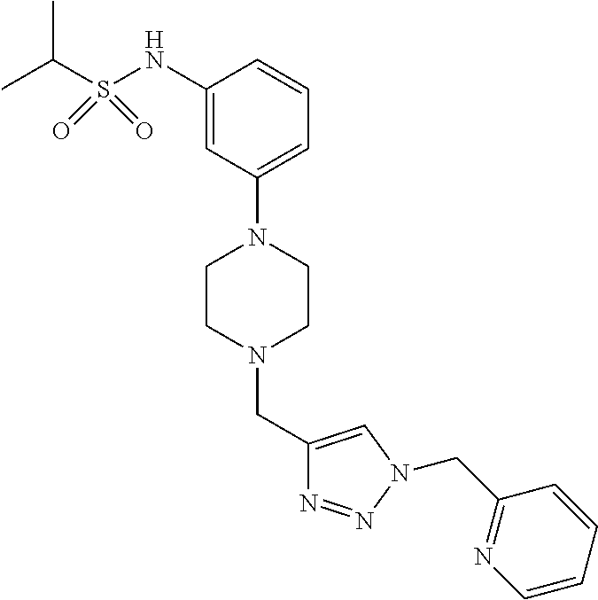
C1(NS(C(C)C)(=O)=O)=CC(N2CCN(CC3=CN(CC4=NC=CC=C4)N=N3)CC2)=CC=C1
